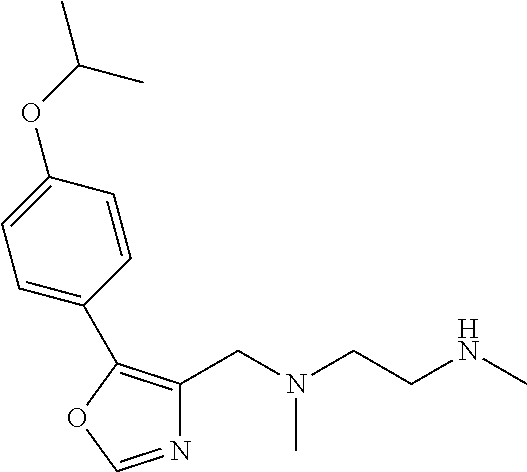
N1=COC(C2=CC=C(OC(C)C)C=C2)=C1CN(CCNC)C
